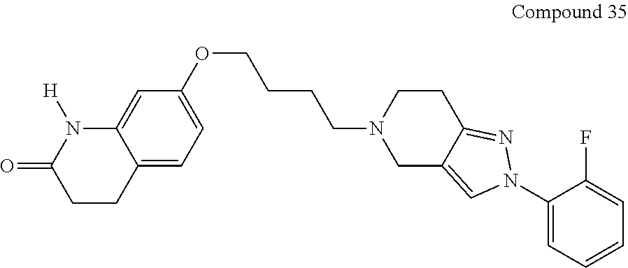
C12=CC=C(OCCCCN3CC4=CN(C5=CC=CC=C5F)N=C4CC3)C=C1N([H])C(=O)CC2
